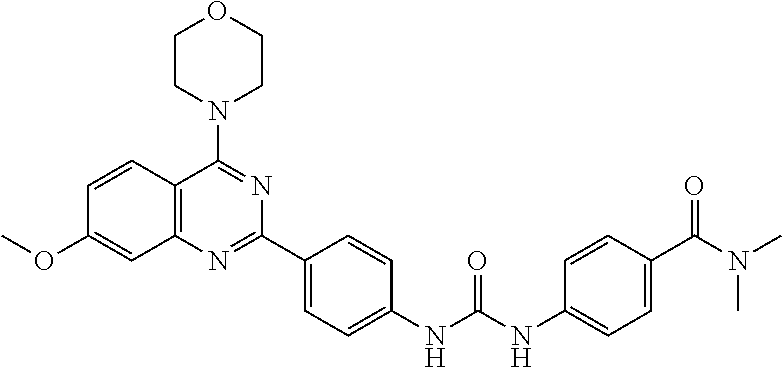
C1=CC2=C(C=C1OC)N=C(C1=CC=C(NC(NC3=CC=C(C(N(C)C)=O)C=C3)=O)C=C1)N=C2N1CCOCC1
